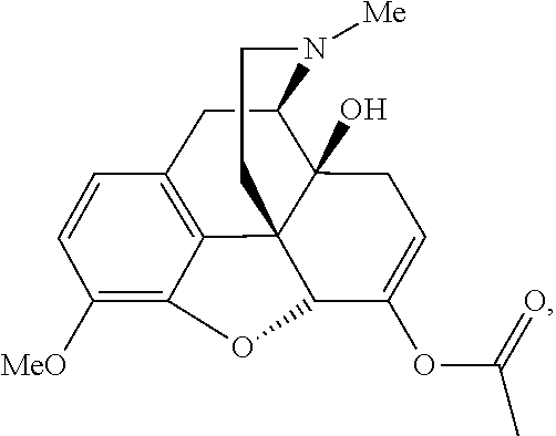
C1([MeO])=C2C3=C(C=C1)CC1N([Me])CCC34C1(O)CC=C(OC(=O)C)C4O2
